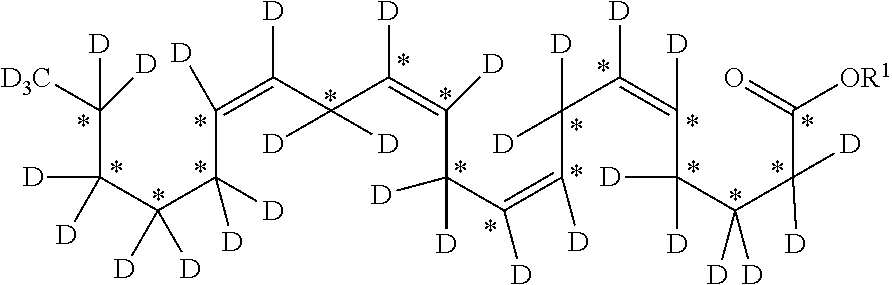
C(C(C(C(C([D])=C(C(C(=C(C([D])(C(=C(C([D])([D])C(=C(C([D])([D])C(C(C([OR1])=O)([D])[D])([D])[D])[D])[D])[D])[D])[D])[D])[D])([D])[D])[D])([D])[D])([D])[D])([D])[D])([D])([D])[D3C]
